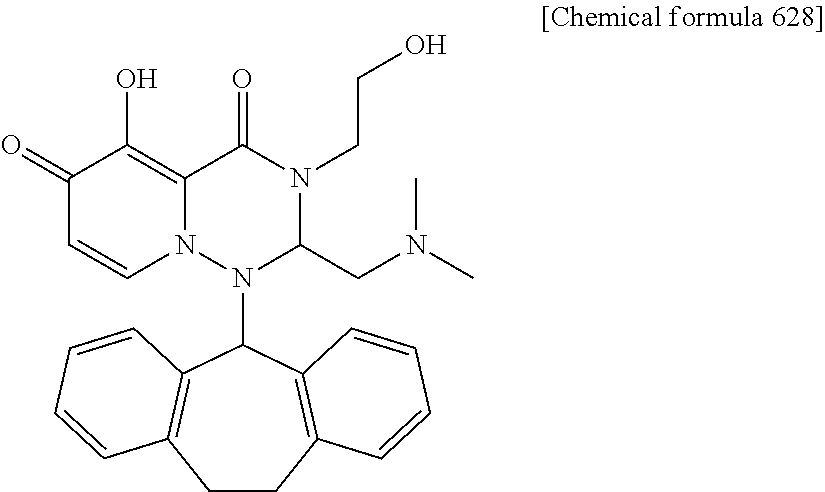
C1(=O)C=CN2C(=C1O)C(=O)N(CCO)C(CN(C)C)N2C1C2=C(CCC3=C1C=CC=C3)C=CC=C2
